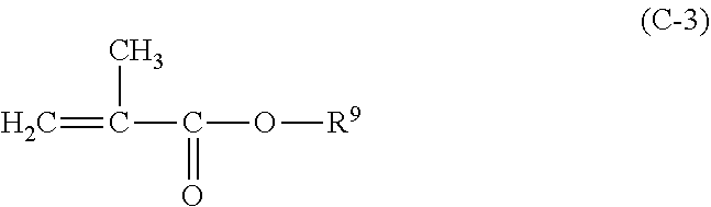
C=C(C(O[R9])=O)C
